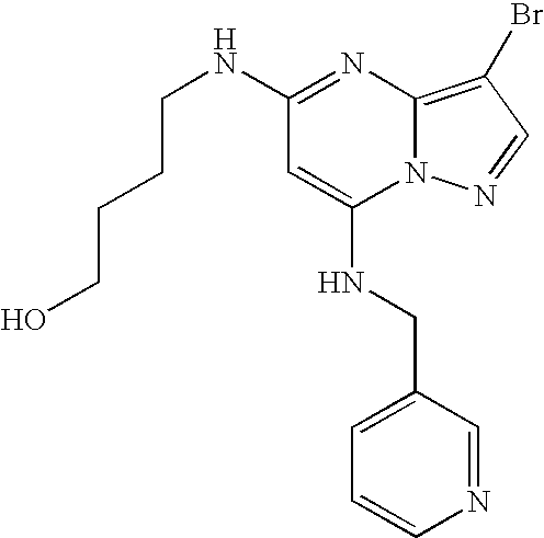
C1=C(NCC2=CC=CN=C2)N2C(=C(Br)C=N2)N=C1NCCCCO
